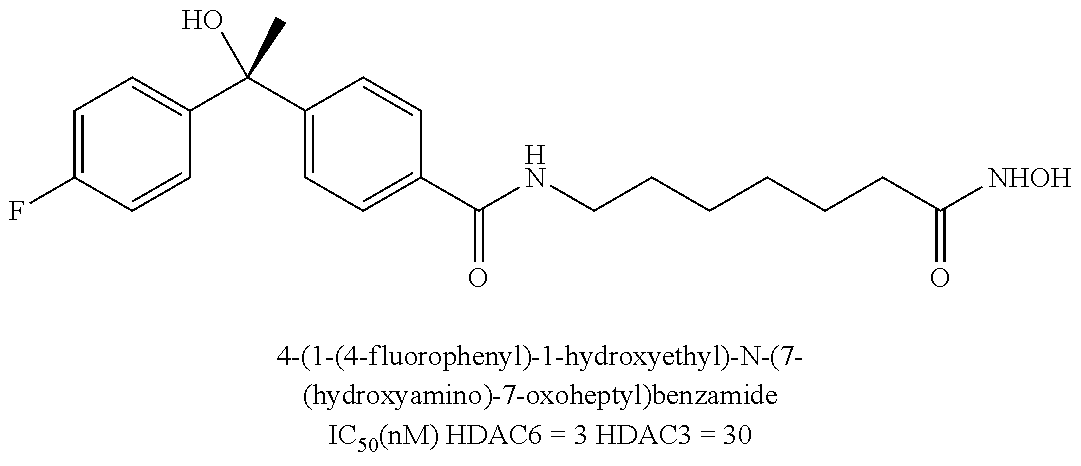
C1=C(F)C=CC(C(C2=CC=C(C(NCCCCCCC([NHOH])=O)=O)C=C2)(O)C)=C1
